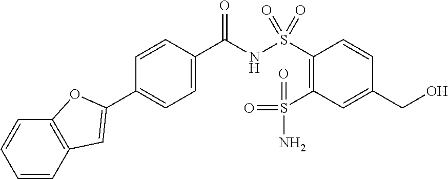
C1=CC2=C(C=C1)OC(C1=CC=C(C(NS(C3=C(S(=O)(=O)N)C=C(CO)C=C3)(=O)=O)=O)C=C1)=C2
